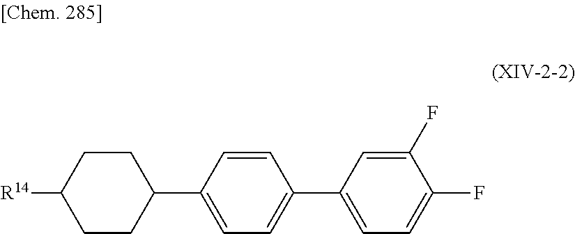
C1(C2=CC=C(C3=CC=C(F)C(F)=C3)C=C2)CCC([R14])CC1
